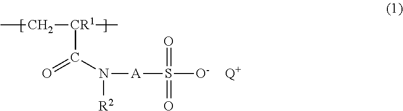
CC[CR1](C(N([R2])[A]S(=O)([O-])=O)=O)C.[Q+]
